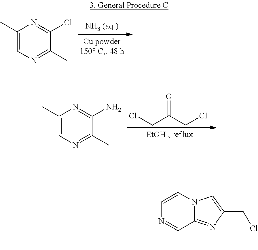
C1(C)=CN=C(C)C(Cl)=N1.ClCC(CCl)=O.C1(C)=CN=C(C)C(N)=N1.C1=C(C)N2C(=NC(CCl)=C2)C(C)=N1
